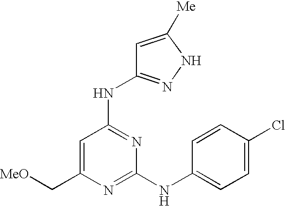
C1=C(C[MeO])N=C(NC2=CC=C(Cl)C=C2)N=C1NC1=NNC([Me])=C1
